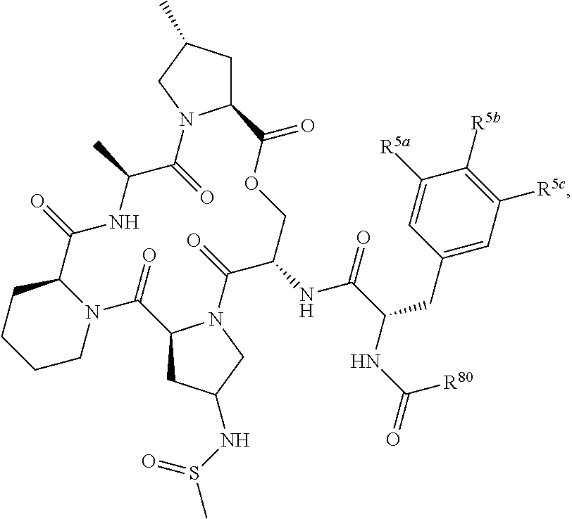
C12CC(C)CN1C(=O)C(C)NC(=O)C1CCCCN1C(=O)C1CC(NS(C)=O)CN1C(=O)C(NC(=O)C(CC1=CC([R5c])=C([R5b])C([R5a])=C1)NC([R80])=O)COC2=O
